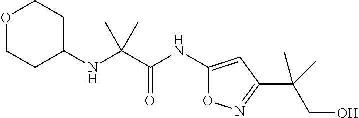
C(NC1CCOCC1)(C)(C)C(=O)NC1=CC(C(CO)(C)C)=NO1
